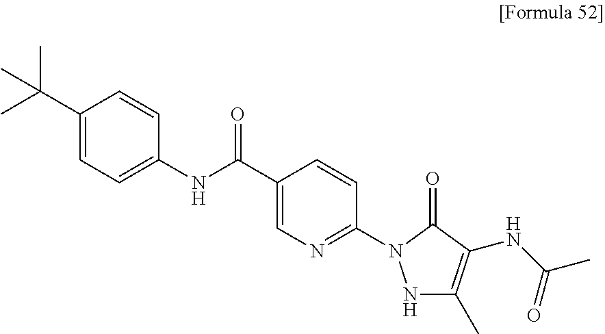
C1(C(C)(C)C)=CC=C(NC(C2=CN=C(N3NC(C)=C(NC(C)=O)C3=O)C=C2)=O)C=C1
